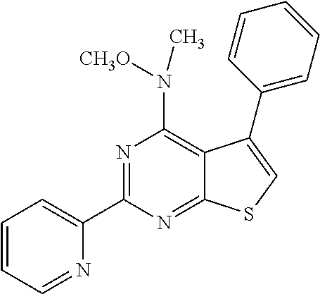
N1=C(C2=CC=CC=N2)N=C2C(=C1N(C)[CH3O])C(C1=CC=CC=C1)=CS2
